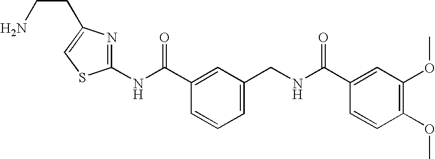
C1(C(=O)NCC2=CC=CC(C(=O)NC3=NC(CCN)=CS3)=C2)=CC(OC)=C(OC)C=C1
